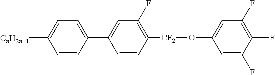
C1(C2=CC=C([CnH2n+1])C=C2)=CC(F)=C([CF2]OC2=CC(F)=C(F)C(F)=C2)C=C1
